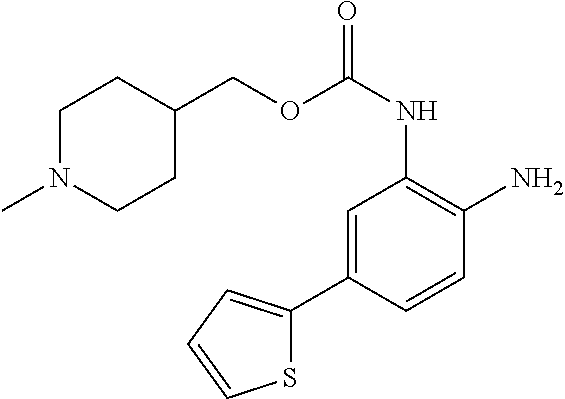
C1=C(C2=CC=CS2)C=CC(N)=C1NC(OCC1CCN(C)CC1)=O
